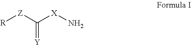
[R][Z]C([X]N)=[Y]
